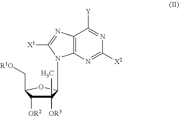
C12=C(N=C([X2])N=C1[Y])N(C1C(C)([OR3])C([OR2])C(C[R1O])O1)C([X1])=N2
